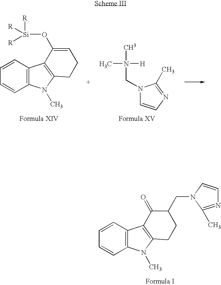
C12=C(C=CC=C1)C1=C(N2C)CCC(CN2C=CN=C2C)C1=O.N1(CN([H])(C)C)C=CN=C1C.C12=C(C=CC=C1)C1=C(N2C)CCC=C1O[Si]([R])([R])[R]
